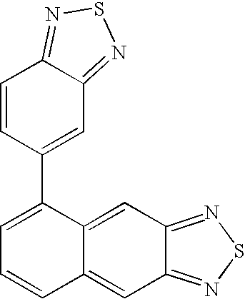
C1(C2=CC=CC3=CC4=NSN=C4C=C23)=CC2=NSN=C2C=C1
